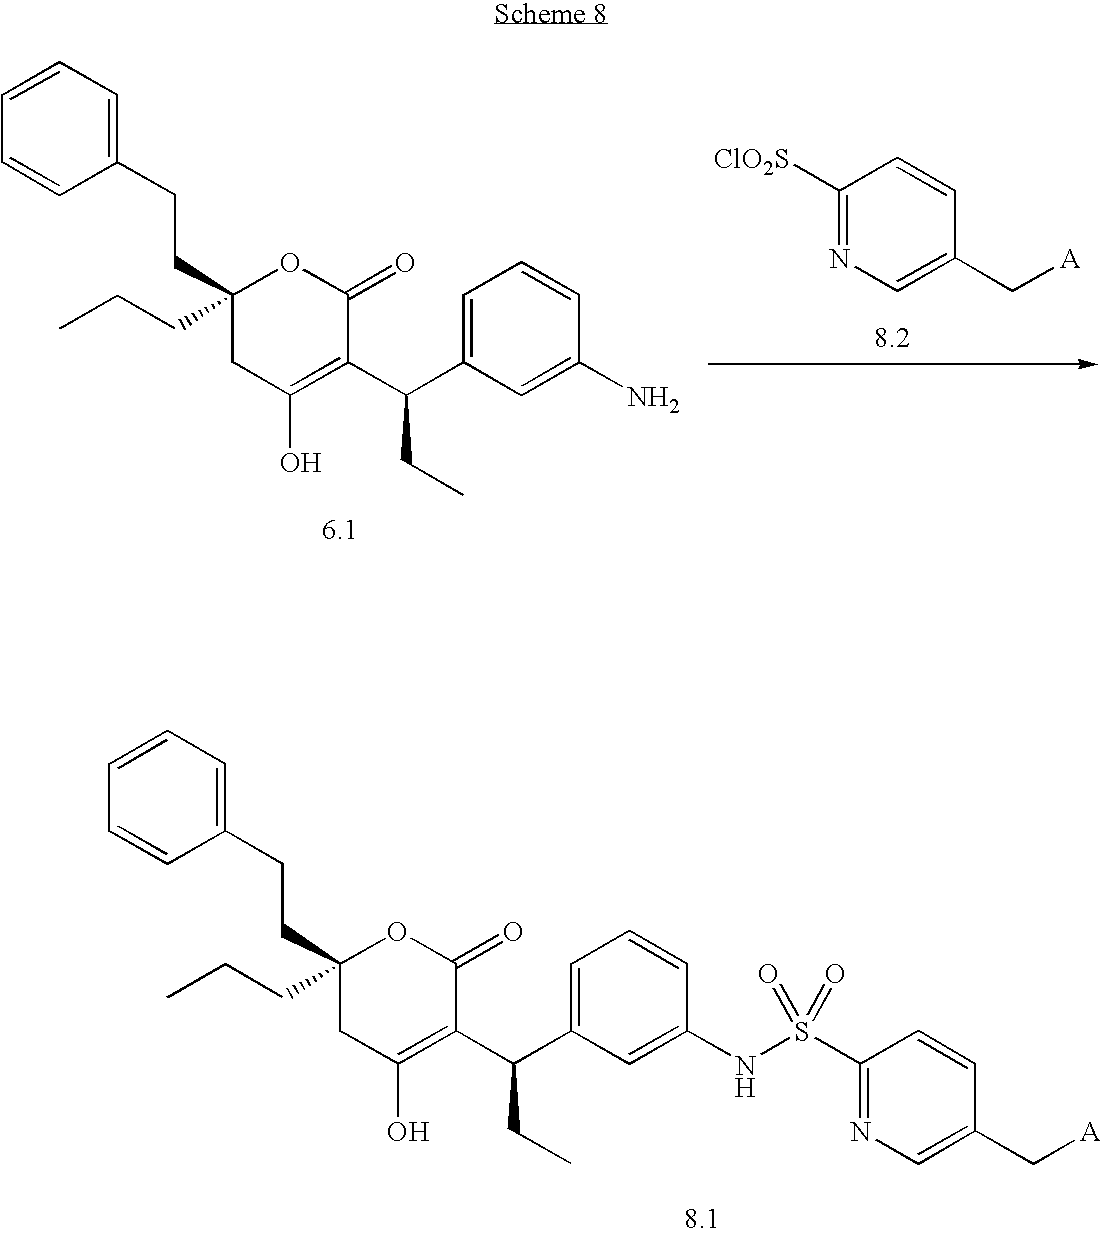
C1=CC=CC=C1CCC1(CCC)OC(=O)C(C(C2=CC=CC(N)=C2)CC)=C(O)C1.C1([ClO2S])=NC=C(C[A])C=C1.C1=CC=CC=C1CCC1(CCC)OC(=O)C(C(C2=CC=CC(NS(C3=NC=C(C[A])C=C3)(=O)=O)=C2)CC)=C(O)C1
